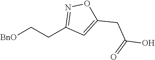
[BnO]CCC1=NOC(CC(=O)O)=C1
